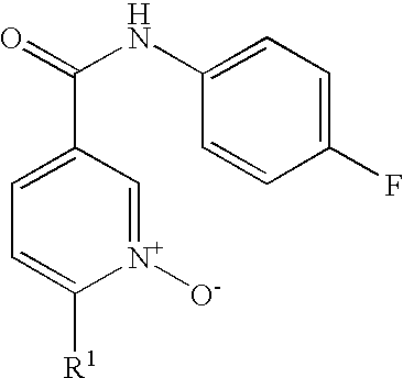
C1=C(C(=O)NC2=CC=C(F)C=C2)C=[N+]([O-])C([R1])=C1
